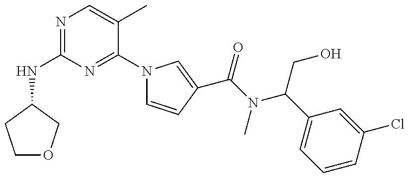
N(C1=NC=C(C)C(N2C=CC(C(=O)N(C(CO)C3=CC=CC(Cl)=C3)C)=C2)=N1)C1COCC1
